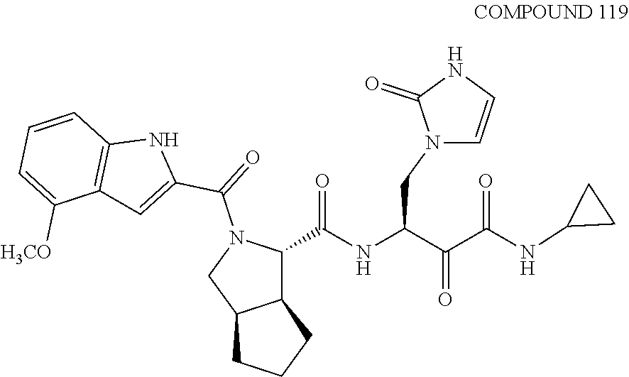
C12C(C(NC(C(C(NC3CC3)=O)=O)CN3C=CNC3=O)=O)N(C(=O)C3=CC4=C(N3)C=CC=C4[H3CO])CC1CCC2
